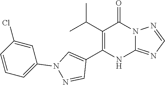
C12=NC=NN1C(=O)C(C(C)C)=C(C1=CN(C3=CC=CC(Cl)=C3)N=C1)N2
